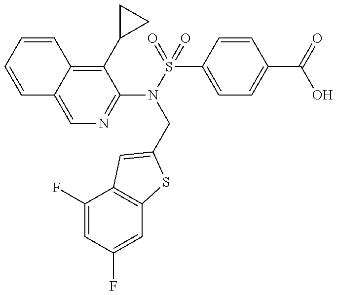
C12=CN=C(N(S(=O)(C3=CC=C(C(=O)O)C=C3)=O)CC3=CC4=C(C=C(F)C=C4F)S3)C(C3CC3)=C1C=CC=C2
